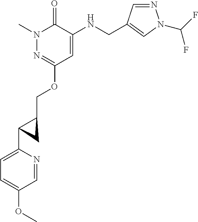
N1(C)N=C(OCC2C(C3=CC=C(OC)C=N3)C2)C=C(NCC2=CN(C(F)F)N=C2)C1=O
